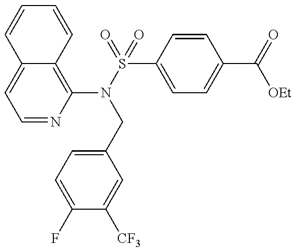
C1=NC(N(S(=O)(=O)C2=CC=C(C(=O)[OEt])C=C2)CC2=CC=C(F)C([CF3])=C2)=C2C(=C1)C=CC=C2
